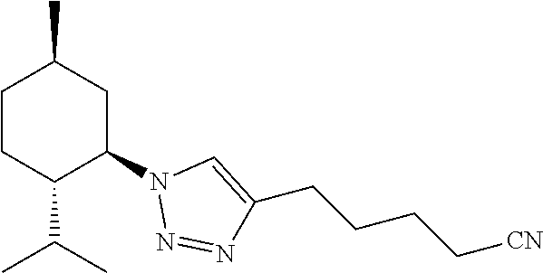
C1CC(C(C)C)C(N2N=NC(CCCC[CN])=C2)CC1C
